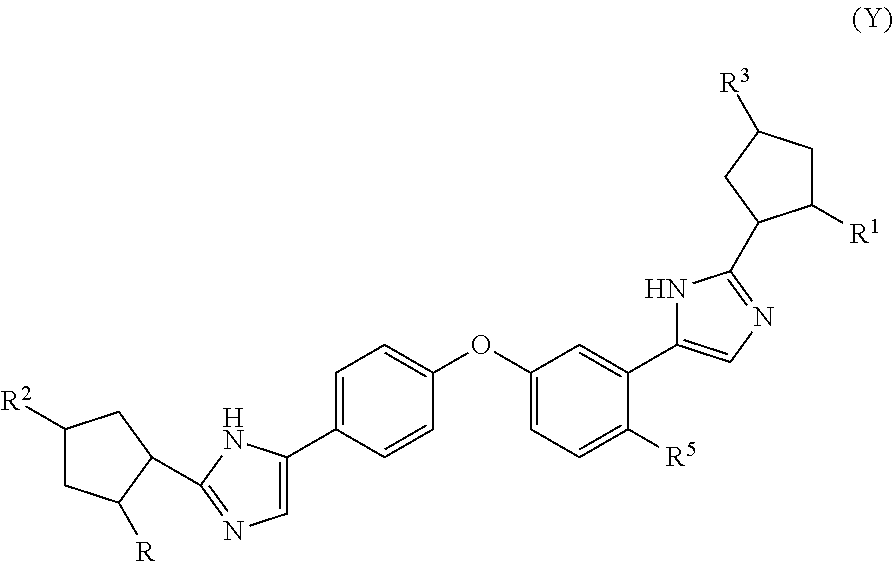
C1(OC2=CC=C([R5])C(C3=CN=C(C4C([R1])CC([R3])C4)N3)=C2)=CC=C(C2=CN=C(C3C([R])CC([R2])C3)N2)C=C1
